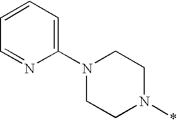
N1(C2=CC=CC=N2)CCN(*)CC1
